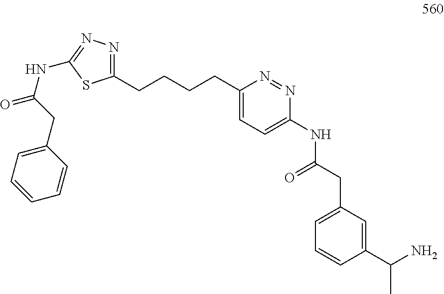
C1(CCCCC2=NN=C(NC(CC3=CC=CC=C3)=O)S2)=CC=C(NC(CC2=CC=CC(C(N)C)=C2)=O)N=N1
